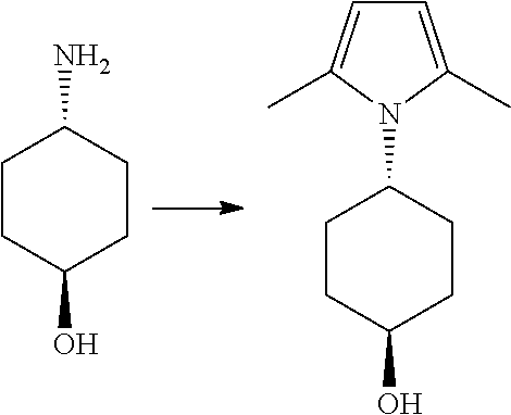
C1CC(O)CCC1N.C1CC(O)CCC1N1C(C)=CC=C1C
